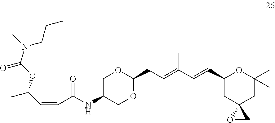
C1C(NC(C=CC(C)OC(N(CCC)C)=O)=O)COC(CC=C(C=CC2CC3(CC(C)(C)O2)OC3)C)O1
